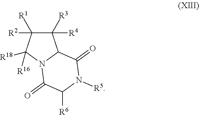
C1([R4])([R3])C2N(C([R18])([R16])C1([R1])[R2])C(=O)C([R6])N([R5])C2=O
